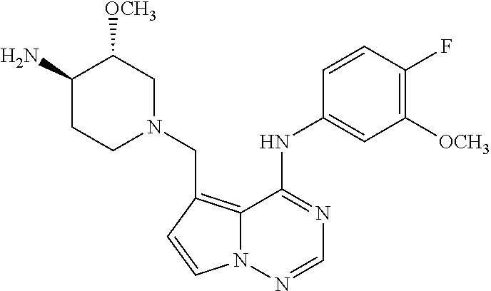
C(C1=C2N(N=CN=C2NC2=CC([OCH3])=C(F)C=C2)C=C1)N1CC([OCH3])C(N)CC1
